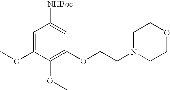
C1=C(OC)C(OC)=C(OCCN2CCOCC2)C=C1[NHBoc]
